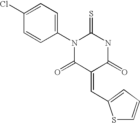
C1(Cl)=CC=C(N2C(=S)NC(=O)C(=CC3=CC=CS3)C2=O)C=C1
